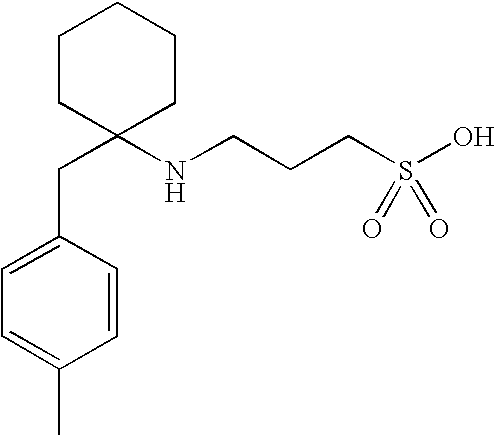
C1CC(CC2=CC=C(C)C=C2)(NCCCS(O)(=O)=O)CCC1
